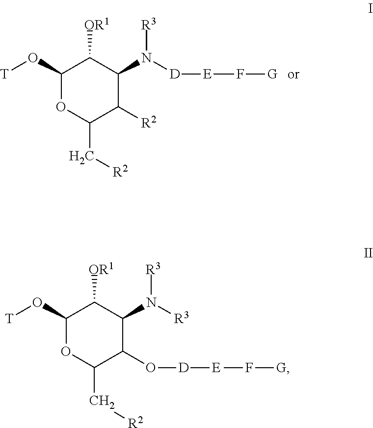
C1(O[T])OC(C[R2])C([R2])C(N([D][E]F[G])[R3])C1[OR1].C1(O[T])OC(C[R2])C(O[D][E]F[G])C(N([R3])[R3])C1[OR1]
